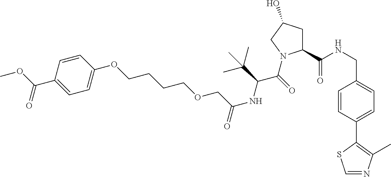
C1(C(NCC2=CC=C(C3=C(C)N=CS3)C=C2)=O)CC(O)CN1C(=O)C(C(C)(C)C)NC(COCCCCOC1=CC=C(C(=O)OC)C=C1)=O
